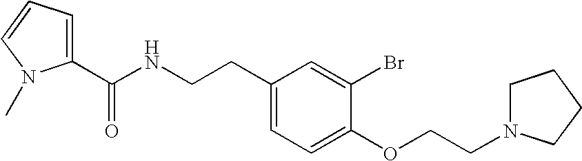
C1(C(NCCC2=CC=C(OCCN3CCCC3)C(Br)=C2)=O)=CC=CN1C
